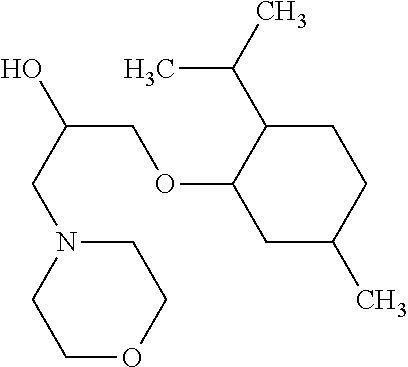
C1OCCN(CC(O)COC2CC(C)CCC2C(C)C)C1
